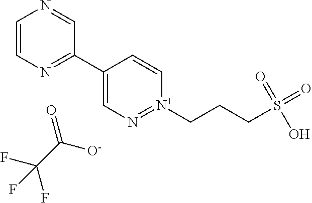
C1=CN=C(C2=CN=[N+](CCCS(=O)(O)=O)C=C2)C=N1.O=C(C(F)(F)F)[O-]
